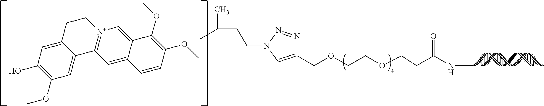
C1(COCCOCCC(NC)=O)=CN(CCC(C)C)N=N1.C12=CC(O)=C(OC)C=C1C1=[N+](CC2)C=C2C(=C1)C=CC(OC)=C2OC
